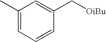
C1(C)=CC=CC(C[OiBu])=C1
